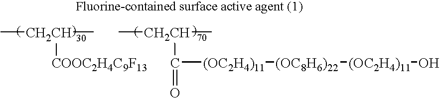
C[CH2CH](C)[COOC2H4C9F13].C[CH2CH](C)C(=O)[(OC2H4)11][(OC8H6)22][(OC2H4)11]O
